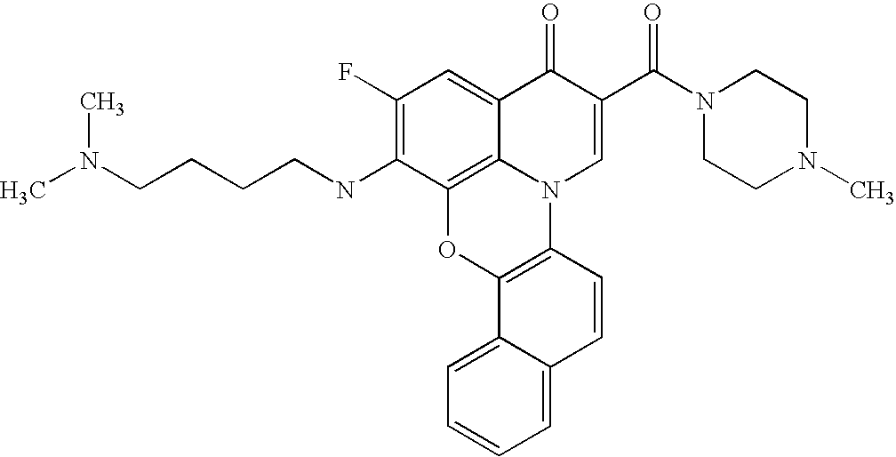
C12=C3C(=CC(F)=C1NCCCCN(C)C)C(=O)C(C(=O)N1CCN(C)CC1)=CN3C1=C(O2)C2=CC=CC=C2C=C1
